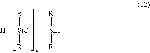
[SiO]([H])([Si]([R])[R])([R])[R]
